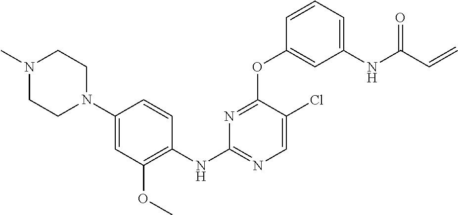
N1(C)CCN(C2=CC(OC)=C(NC3=NC=C(Cl)C(OC4=CC(NC(C=C)=O)=CC=C4)=N3)C=C2)CC1
